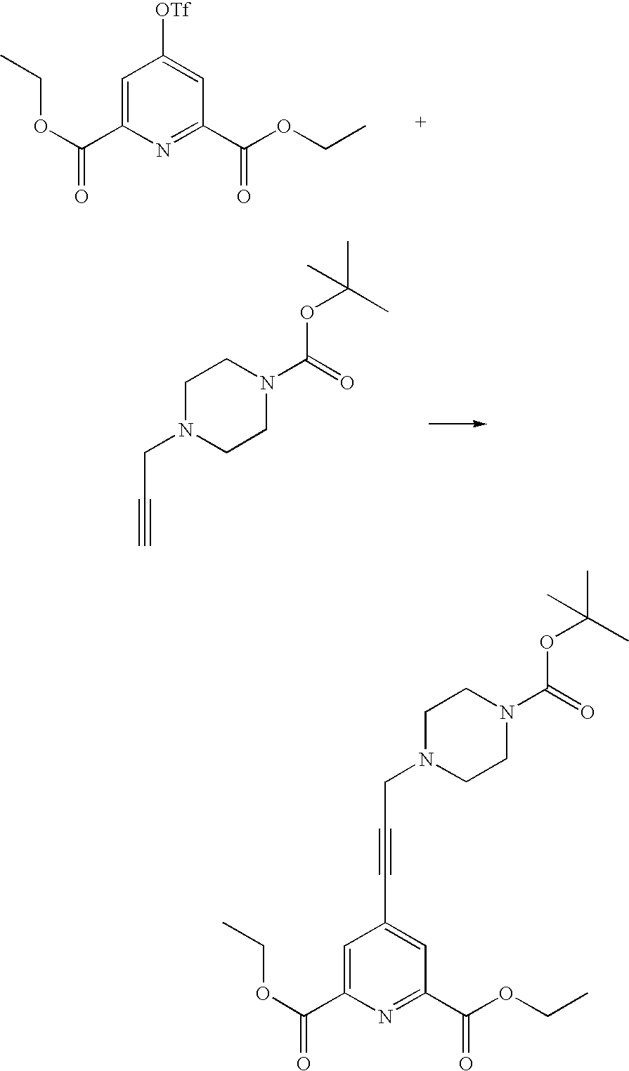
C1=C(C(OCC)=O)N=C(C(OCC)=O)C=C1[OTf].C1N(CC#C)CCN(C(OC(C)(C)C)=O)C1.C1=C(C(OCC)=O)N=C(C(OCC)=O)C=C1C#CCN1CCN(C(OC(C)(C)C)=O)CC1
